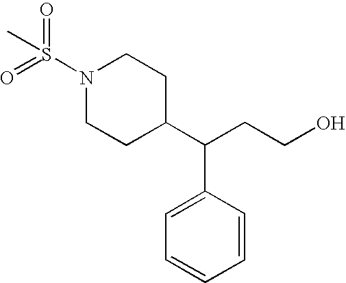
N1(S(C)(=O)=O)CCC(C(CCO)C2=CC=CC=C2)CC1
